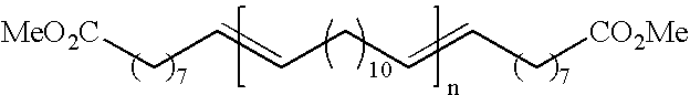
C(C[MeO2C])=CCC=CC[CO2Me]
